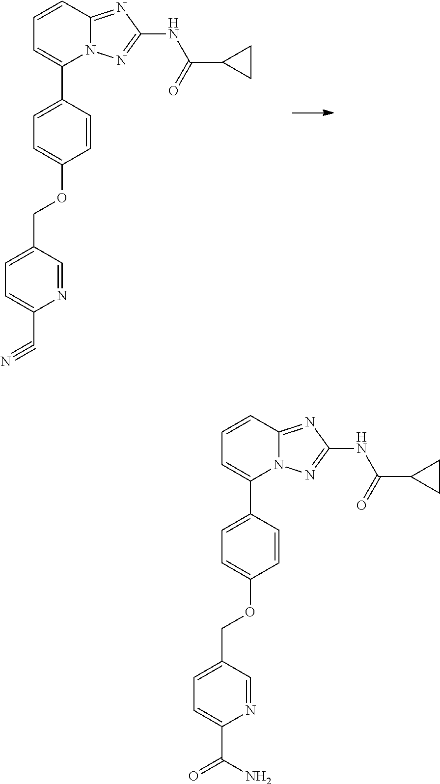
C1=CC2=NC(NC(=O)C3CC3)=NN2C(C2=CC=C(OCC3=CC=C(C#N)N=C3)C=C2)=C1.C1=CC2=NC(NC(=O)C3CC3)=NN2C(C2=CC=C(OCC3=CC=C(C(=O)N)N=C3)C=C2)=C1
